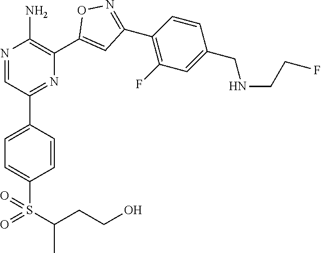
N1=CC(C2=CC=C(S(=O)(C(C)CCO)=O)C=C2)=NC(C2=CC(C3=C(F)C=C(CNCCF)C=C3)=NO2)=C1N
